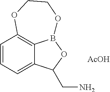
C1=CC=C2C3=C1OCCOB3OC2CN.[AcOH]
